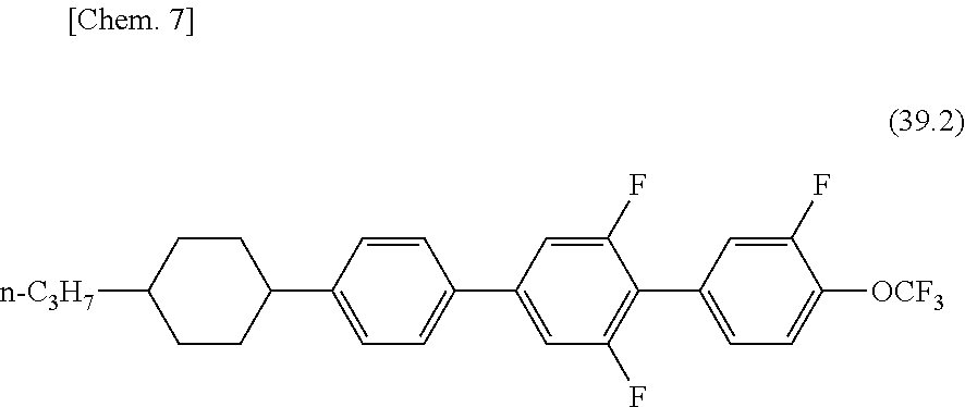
C1CC(C2=CC=C(C3=CC(F)=C(C4=CC=C([OCF3])C(F)=C4)C(F)=C3)C=C2)CCC1[n-C3H7]
